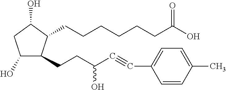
C(CCCC(O)=O)CCC1C(CCC(C#CC2=CC=C(C)C=C2)O)C(O)CC1O
